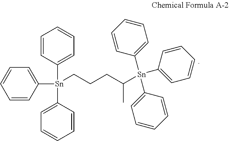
C1=CC([Sn](C2=CC=CC=C2)(C2=CC=CC=C2)CCCC([Sn](C2=CC=CC=C2)(C2=CC=CC=C2)C2=CC=CC=C2)C)=CC=C1
